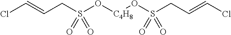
C(CS(O[C4H8]OS(CC=CCl)(=O)=O)(=O)=O)=CCl
